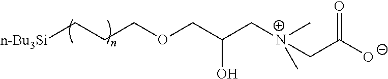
[n-Bu3Si]CCCOCC(C[N+](CC([O-])=O)(C)C)O
